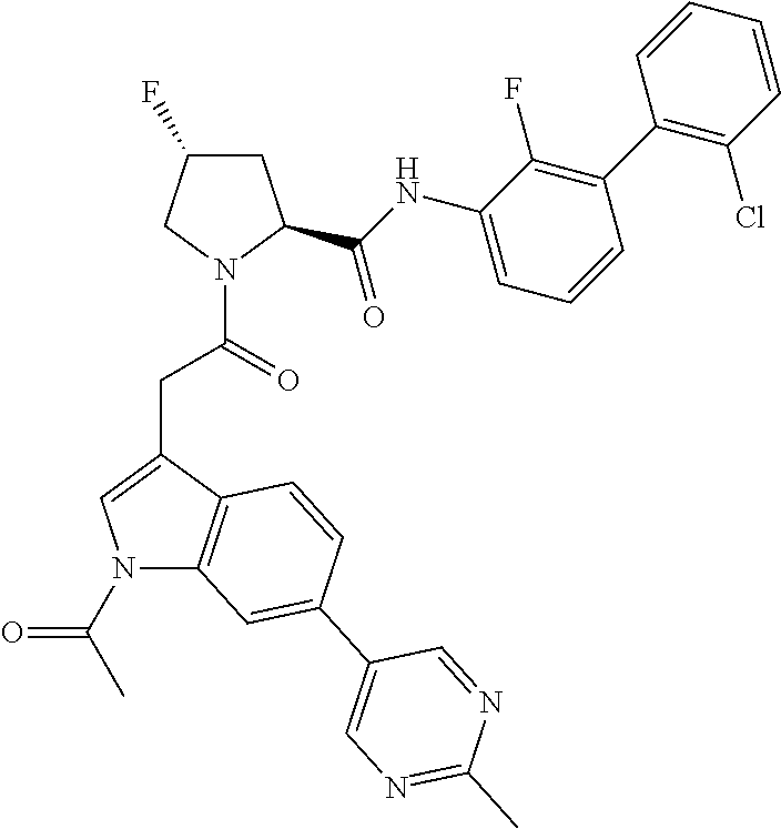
C1C(F)CN(C(CC2=CN(C(C)=O)C3=C2C=CC(C2=CN=C(C)N=C2)=C3)=O)C1C(NC1=CC=CC(C2=C(Cl)C=CC=C2)=C1F)=O
